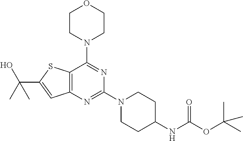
C12=C(N=C(N3CCC(NC(OC(C)(C)C)=O)CC3)N=C1N1CCOCC1)C=C(C(O)(C)C)S2
